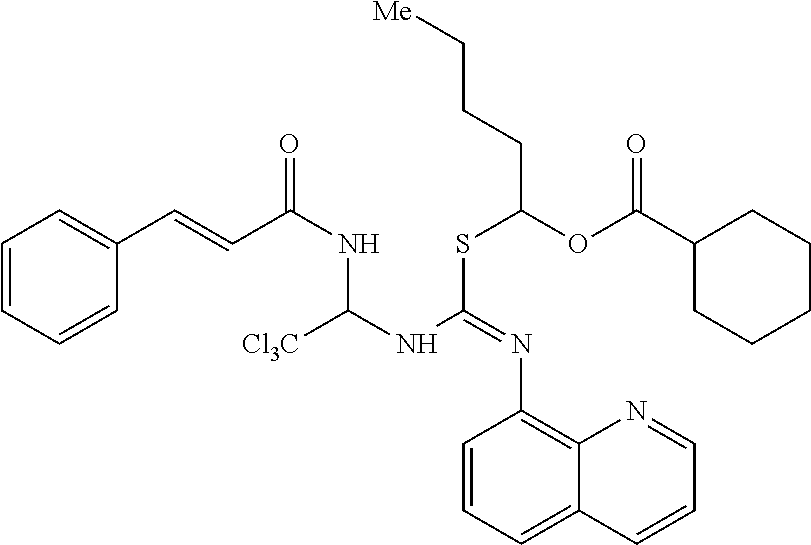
C1=CC=CC(C=CC(NC(NC(SC(OC(C2CCCCC2)=O)CCC[Me])=NC2=C3C(=CC=C2)C=CC=N3)[Cl3C])=O)=C1
